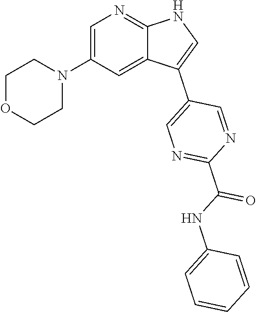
C1OCCN(C2=CN=C3C(=C2)C(C2=CN=C(C(NC4=CC=CC=C4)=O)N=C2)=CN3)C1
